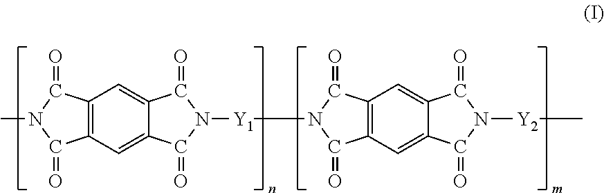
C12=C(C=C3C(=C1)C(=O)N([Y1]N1C(=O)C4=C(C=C5C(=C4)C(=O)N([Y2]C)C5=O)C1=O)C3=O)C(=O)N(C)C2=O
